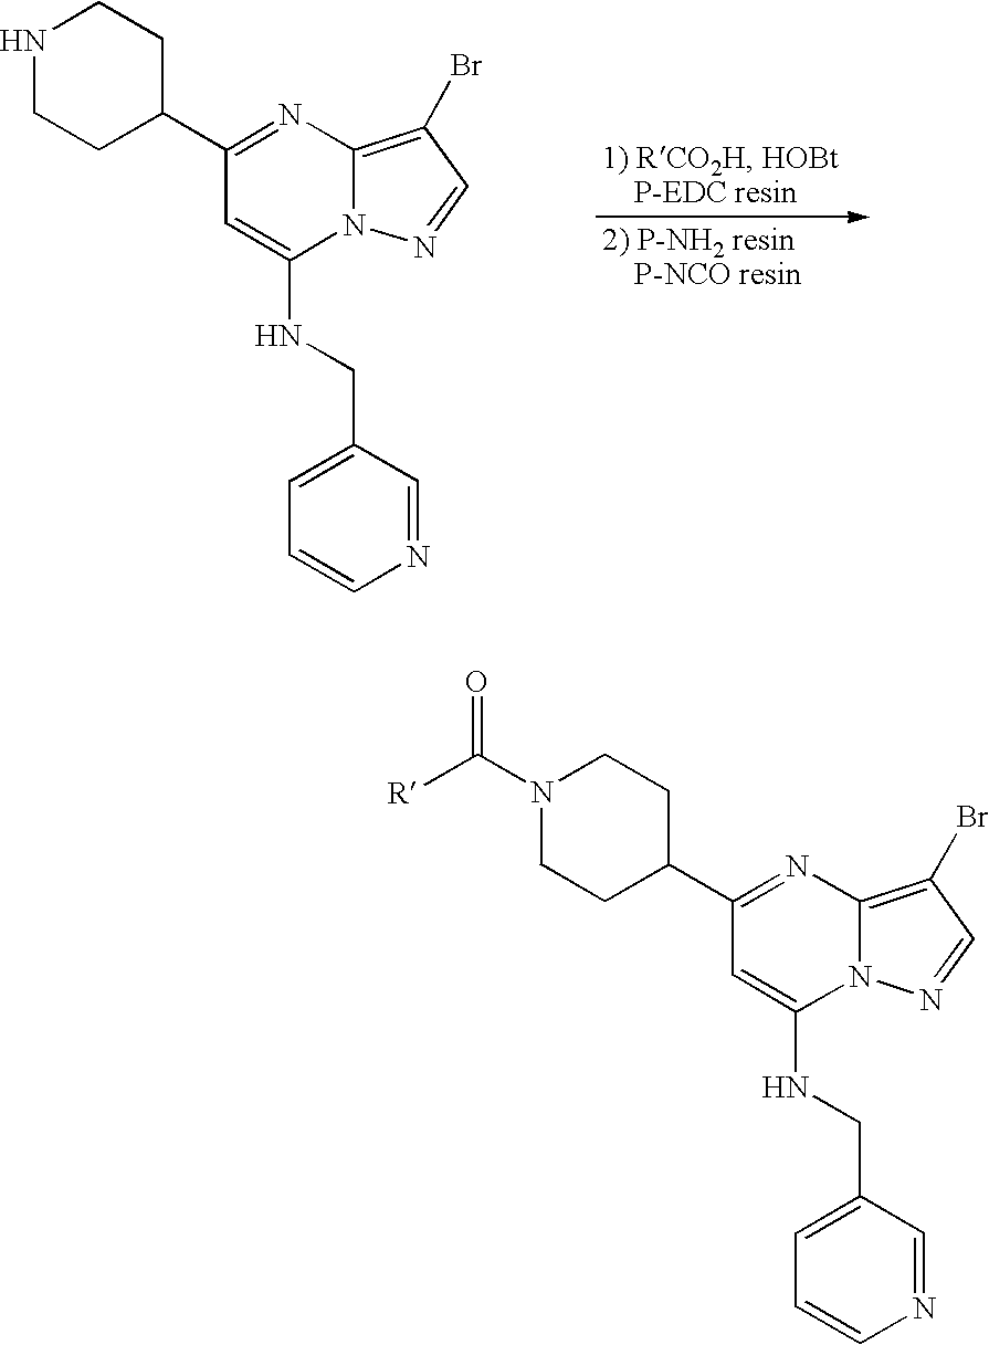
N1CCC(C2=NC3=C(Br)C=NN3C(NCC3=CC=CN=C3)=C2)CC1.[R]C(N1CCC(C2=NC3=C(Br)C=NN3C(NCC3=CC=CN=C3)=C2)CC1)=O
